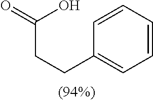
C1=CC=CC=C1CCC(O)=O
